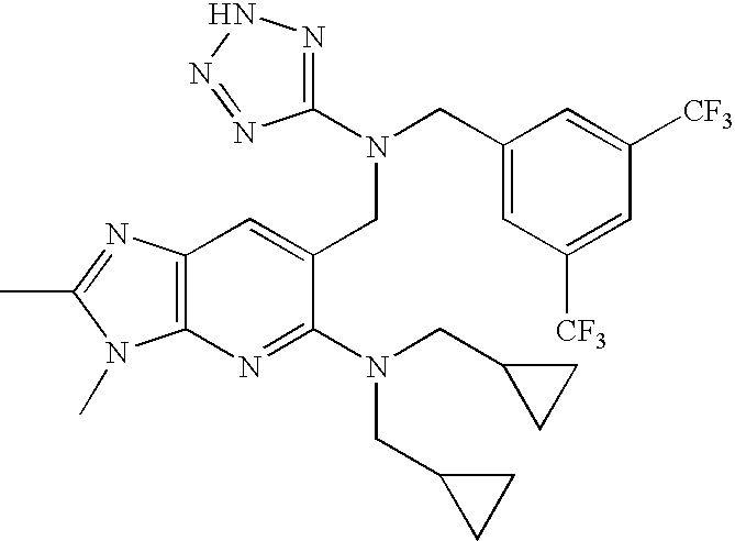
C12=C(N=C(N(CC3CC3)CC3CC3)C(CN(C3=NNN=N3)CC3=CC([CF3])=CC([CF3])=C3)=C1)N(C)C(C)=N2
